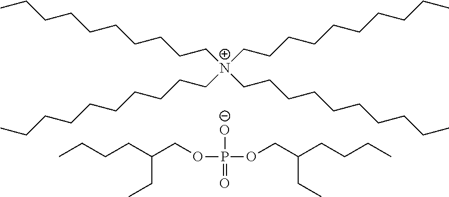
[N+](CCCCCCCCCC)(CCCCCCCCCC)(CCCCCCCCCC)CCCCCCCCCC.[O-]P(=O)(OCC(CCCC)CC)OCC(CCCC)CC
